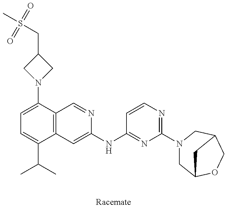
C1=C(N2CC(CS(C)(=O)=O)C2)C2=C(C(C(C)C)=C1)C=C(NC1=NC(N3CC4OCC(C3)C4)=NC=C1)N=C2
